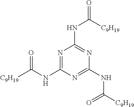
[C9H19]C(NC1=NC(NC([C9H19])=O)=NC(NC(=O)[C9H19])=N1)=O
